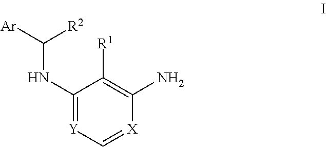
C1(NC([Ar])[R2])=[Y]C=[X]C(N)=C1[R1]
